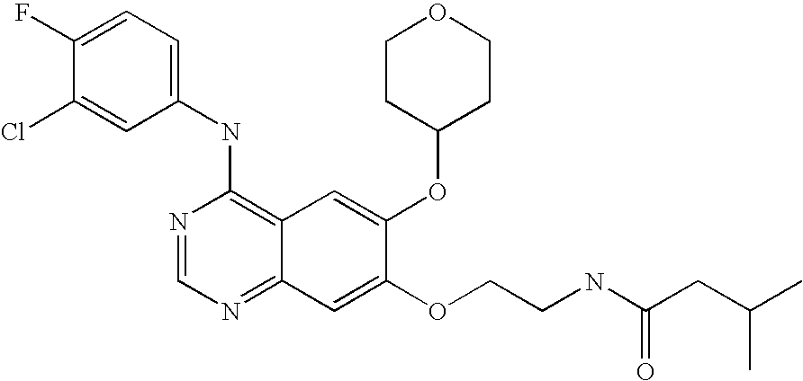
C1=C(Cl)C(F)=CC=C1NC1=C2C(=NC=N1)C=C(OCCNC(CC(C)C)=O)C(OC1CCOCC1)=C2
